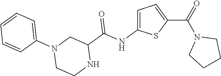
C1=C(NC(=O)C2CN(C3=CC=CC=C3)CCN2)SC(C(N2CCCC2)=O)=C1
